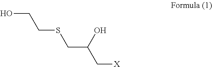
OCCSCC(C[X])O
